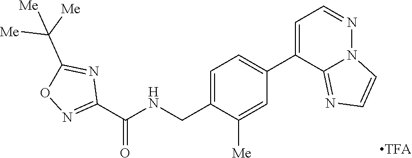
C1=C(CNC(C2=NOC(C([Me])([Me])[Me])=N2)=O)C([Me])=CC(C2=CC=NN3C2=NC=C3)=C1
